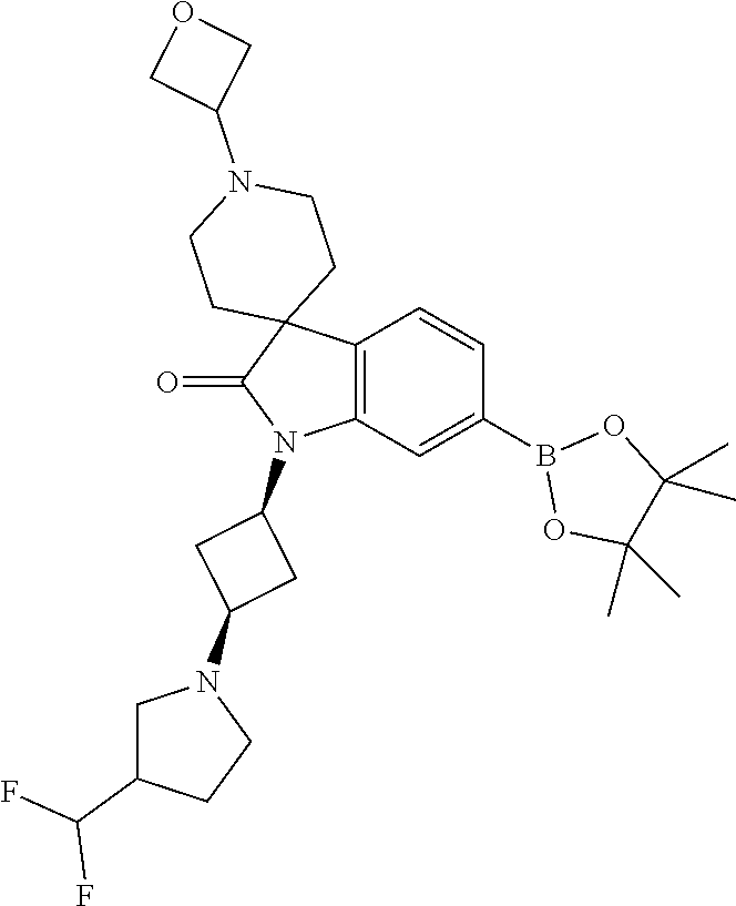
C12=C(C=C(B3OC(C)(C)C(C)(C)O3)C=C1)N(C1CC(N3CC(C(F)F)CC3)C1)C(=O)C21CCN(C2COC2)CC1
